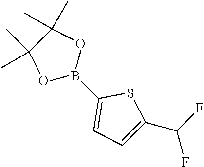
C1(B2OC(C)(C)C(C)(C)O2)=CC=C(C(F)F)S1
